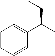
C1=CC=CC(C(C)CC)=C1
